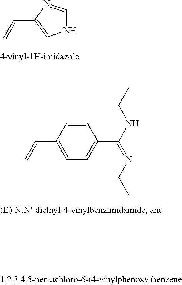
N1C=NC(C=C)=C1.C1=CC(C=C)=CC=C1C(NCC)=NCC
